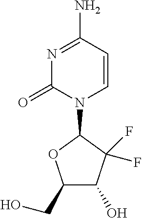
C1(N)=NC(=O)N(C2C(F)(F)C(O)C(CO)O2)C=C1
